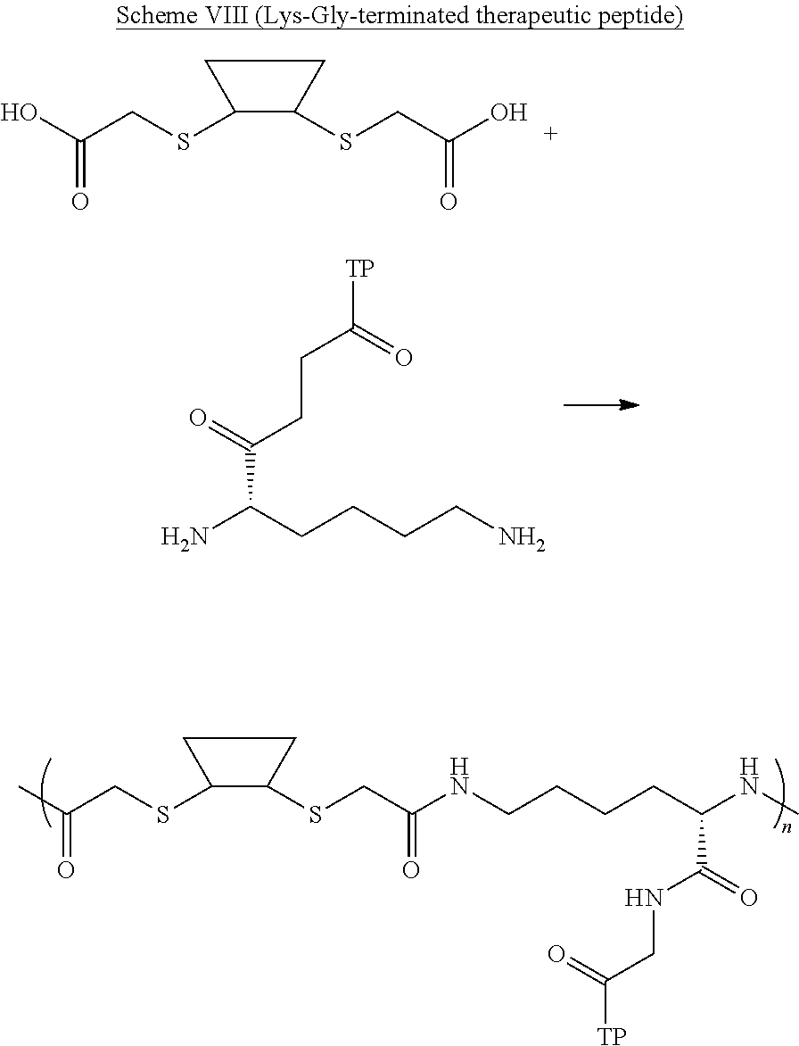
CC(CSC1CCCC1SCC(NCCCCC(C(NCC([TP])=O)=O)NC)=O)=O.NC(CCCCN)C(=O)CCC([TP])=O.OC(CSC1CCCC1SCC(O)=O)=O
